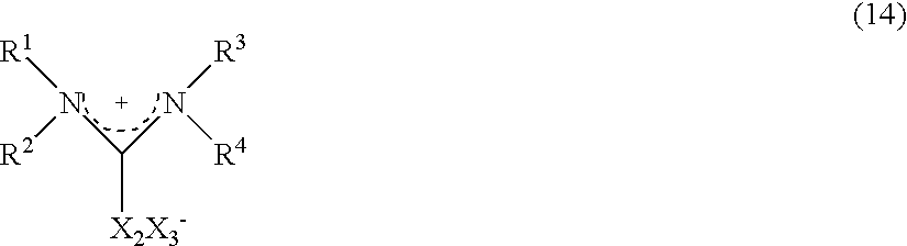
[R1]N(C(N([R3])[R4])[X2X3-])[R2]
